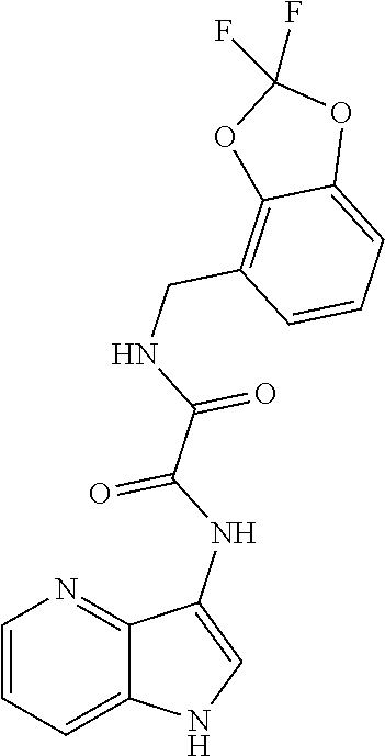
C1=CC=C2C(=N1)C(NC(C(NCC1=C3C(=CC=C1)OC(F)(F)O3)=O)=O)=CN2
